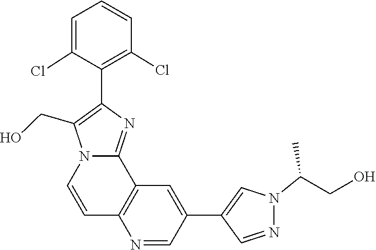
N1(C(CO)C)N=CC(C2=CC3=C(C=CN4C3=NC(C3=C(Cl)C=CC=C3Cl)=C4CO)N=C2)=C1
